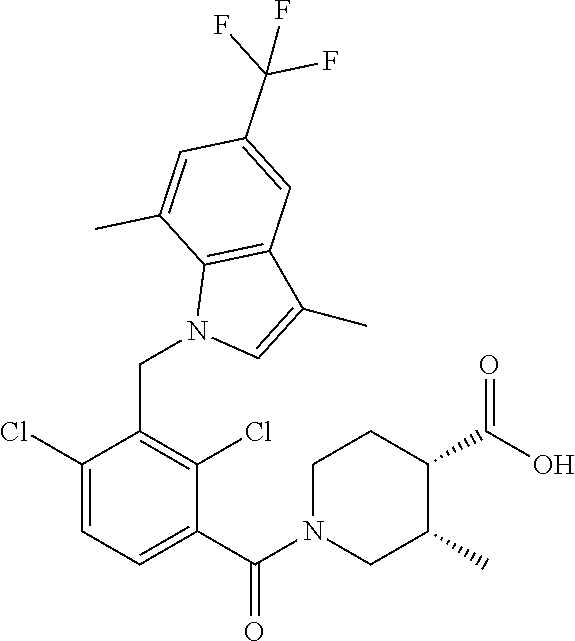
C1(CN2C=C(C)C3=C2C(C)=CC(C(F)(F)F)=C3)=C(Cl)C(C(N2CC(C)C(C(O)=O)CC2)=O)=CC=C1Cl
